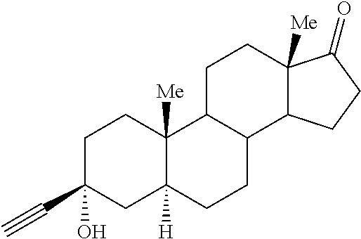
C1C2C(C3C([Me])(C1)C(=O)CC3)CCC1([H])C2([Me])CCC(C#C)(O)C1
